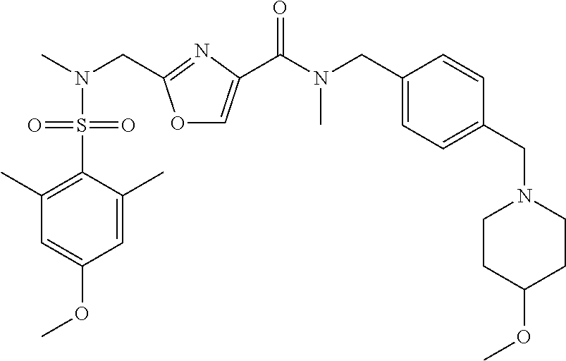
O1C=C(C(N(C)CC2=CC=C(CN3CCC(OC)CC3)C=C2)=O)N=C1CN(C)S(C1=C(C)C=C(OC)C=C1C)(=O)=O
